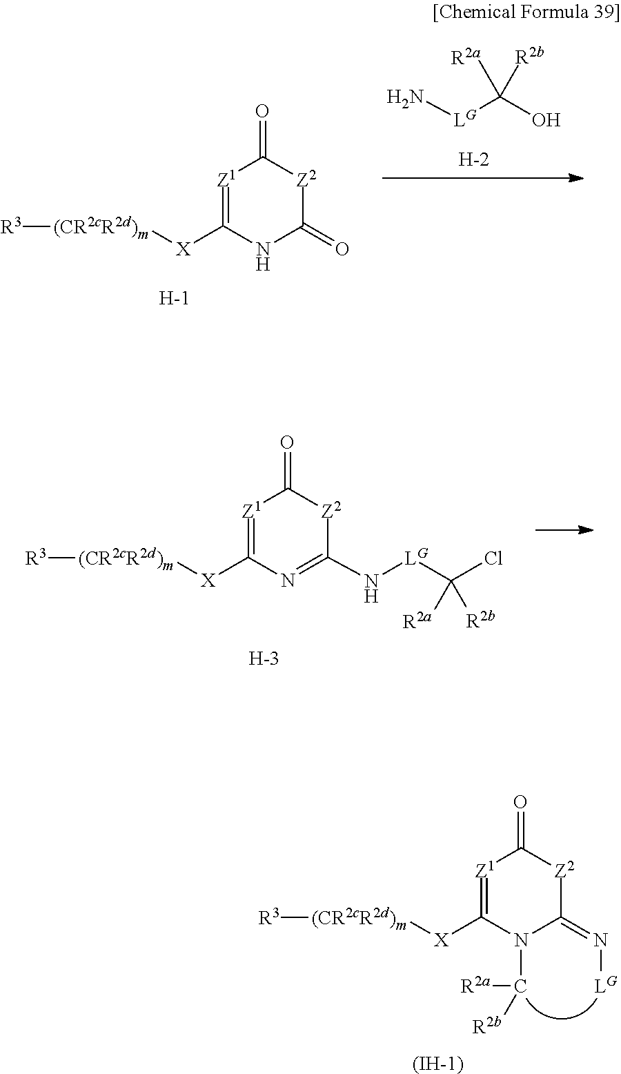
[Z1]1=C([X][(CR2cR2d)m][R3])N(C([R2a])[R2b])C(=N[LG])[Z2]C1=O.[(IH-1)].[H].[Z1]1=C([X][(CR2cR2d)m][R3])N=C(N[LG]C(Cl)([R2a])[R2b])[Z2]C1=O.N[LG]C(O)([R2b])[R2a].[Z1]1=C([X][(CR2cR2d)m][R3])NC(=O)[Z2]C1=O.[H].[H]
